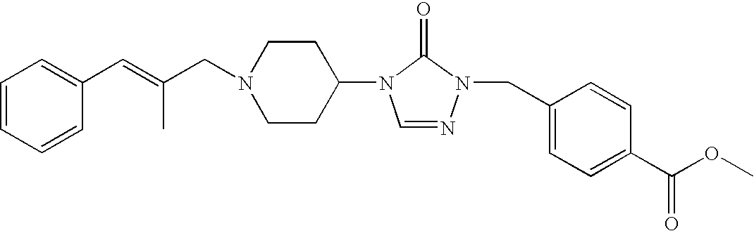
C1(N2C=NN(CC3=CC=C(C(OC)=O)C=C3)C2=O)CCN(CC(C)=CC2=CC=CC=C2)CC1
